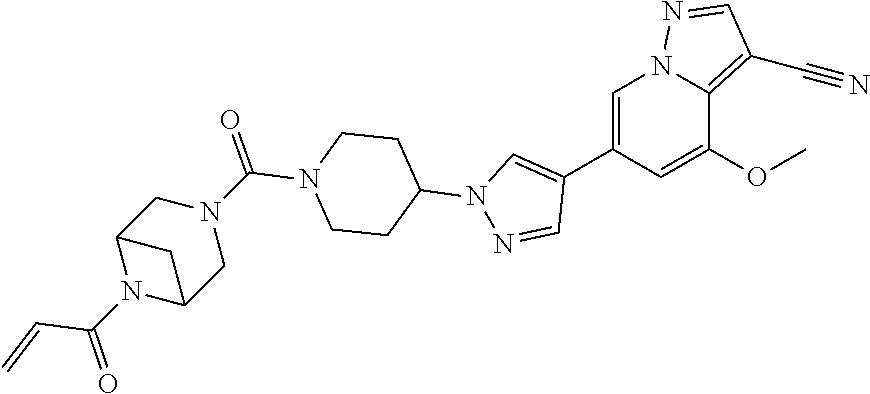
C1=C(C2=CN(C3CCN(C(N4CC5N(C(C=C)=O)C(C4)C5)=O)CC3)N=C2)C=C(OC)C2=C(C#N)C=NN12
